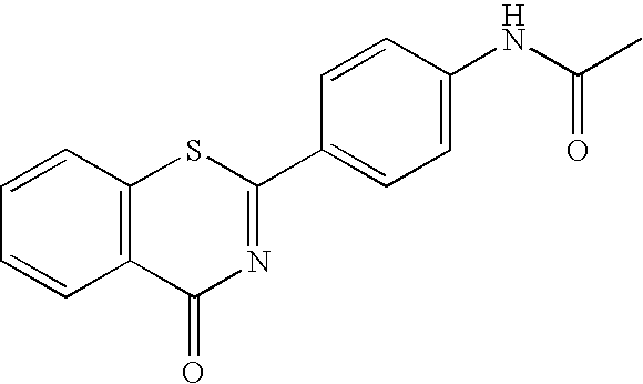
C1=CC2=C(C=C1)C(=O)N=C(C1=CC=C(NC(C)=O)C=C1)S2
